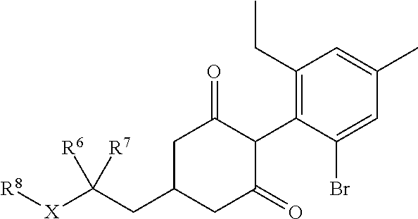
C1(CC)=C(C2C(=O)CC(CC([X][R8])([R6])[R7])CC2=O)C(Br)=CC(C)=C1
